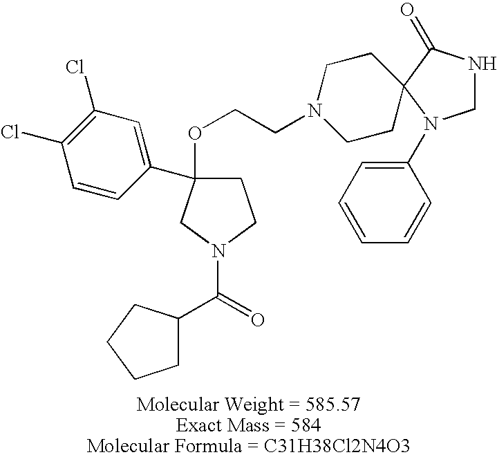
C1C(OCCN2CCC3(CC2)C(=O)NCN3C2=CC=CC=C2)(C2=CC(Cl)=C(Cl)C=C2)CN(C(=O)C2CCCC2)C1
